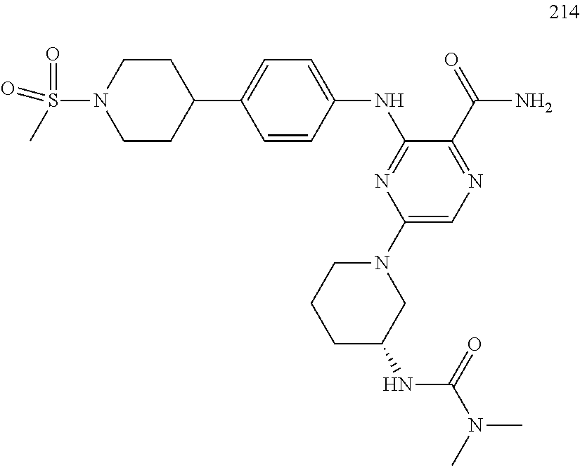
N(C1=NC(N2CCCC(NC(N(C)C)=O)C2)=CN=C1C(=O)N)C1=CC=C(C2CCN(S(C)(=O)=O)CC2)C=C1
